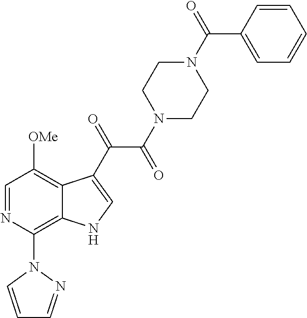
C1=NC(N2C=CC=N2)=C2C(=C1[OMe])C(C(=O)C(=O)N1CCN(C(=O)C3=CC=CC=C3)CC1)=CN2
